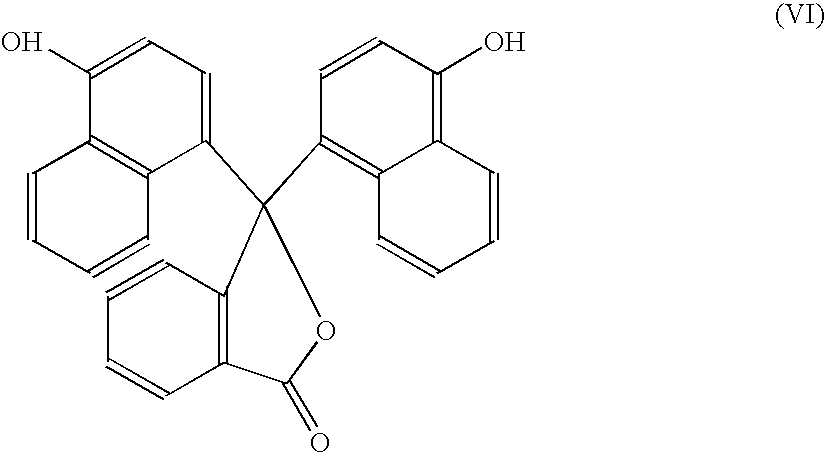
C1(C2(C3=C4C(=C(O)C=C3)C=CC=C4)C3=C(C(=O)O2)C=CC=C3)=CC=C(O)C2=C1C=CC=C2
